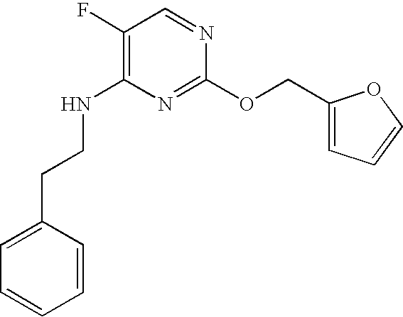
C1=CC(CCNC2=C(F)C=NC(OCC3=CC=CO3)=N2)=CC=C1
